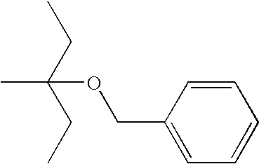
C1(COC(C)(CC)CC)=CC=CC=C1
